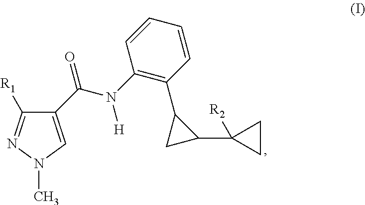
C1(C(N(C2=C(C3CC3C3([R2])CC3)C=CC=C2)[H])=O)=CN(C)N=C1[R1]
